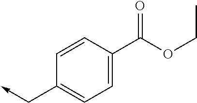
C1=C(C(OCC)=O)C=CC(C->C)=C1
